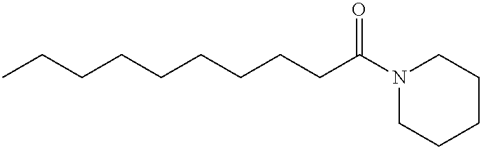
CCCCCCCCCC(N1CCCCC1)=O
